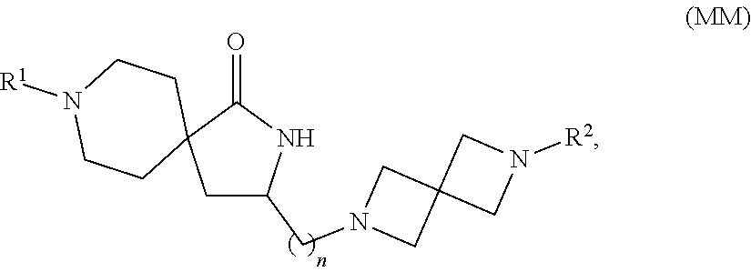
O=C1C2(CC(CN3CC4(C3)CN([R2])C4)N1)CCN([R1])CC2
